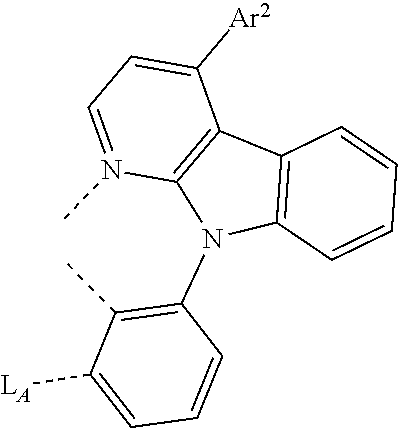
C1=C([Ar2])C2=C(N(C)=C1)N(C1=C(C)C([LA])=CC=C1)C1=C2C=CC=C1
